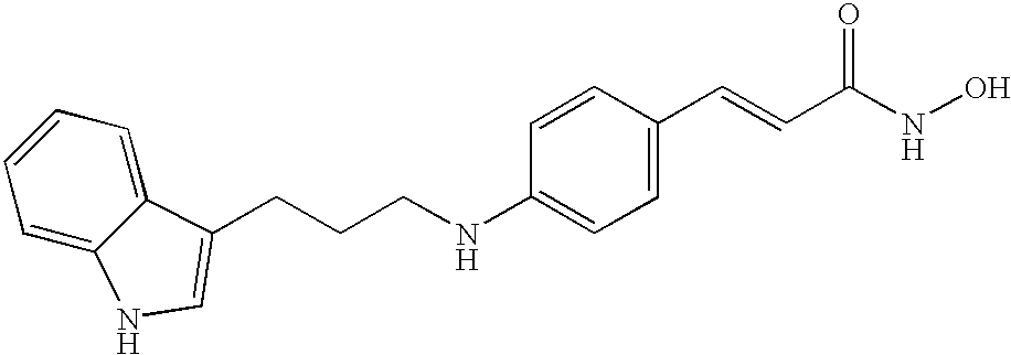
N(C1=CC=C(C=CC(NO)=O)C=C1)CCCC1=CNC2=CC=CC=C21
